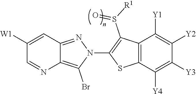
C12=C(Br)N(C3=C(S(=O)[R1])C4=C(S3)C([Y4])=C([Y3])C([Y2])=C4[Y1])N=C1C=C([W1])C=N2
